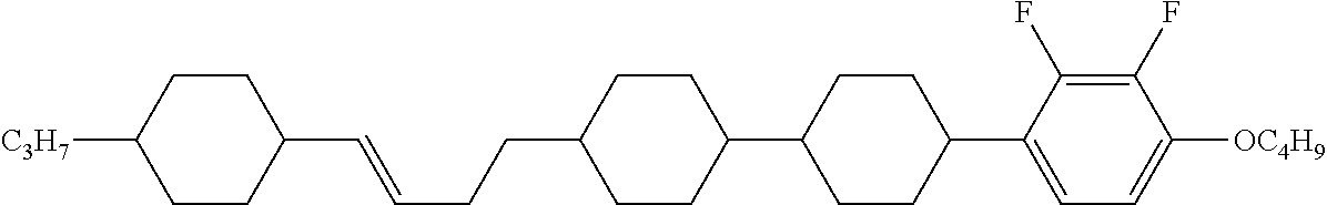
C1(C=CCCC2CCC(C3CCC(C4=CC=C([OC4H9])C(F)=C4F)CC3)CC2)CCC([C3H7])CC1
